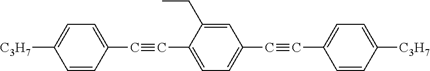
C1([C3H7])=CC=C(C#CC2=CC=C(C#CC3=CC=C([C3H7])C=C3)C=C2CC)C=C1
